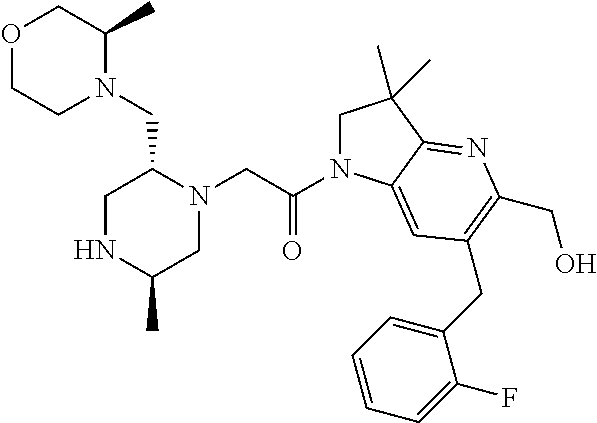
O1CCN(CC2CNC(C)CN2CC(N2CC(C)(C)C3=NC(CO)=C(CC4=CC=CC=C4F)C=C23)=O)C(C)C1
